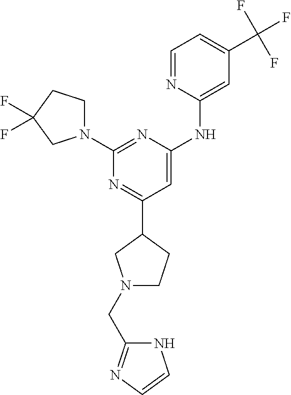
N1=C(C2CN(CC3=NC=CN3)CC2)C=C(NC2=CC(C(F)(F)F)=CC=N2)N=C1N1CCC(F)(F)C1
